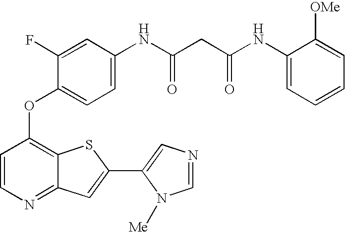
C1=CN=C2C(=C1OC1=CC=C(NC(CC(NC3=CC=CC=C3[OMe])=O)=O)C=C1F)SC(C1=CN=CN1[Me])=C2
